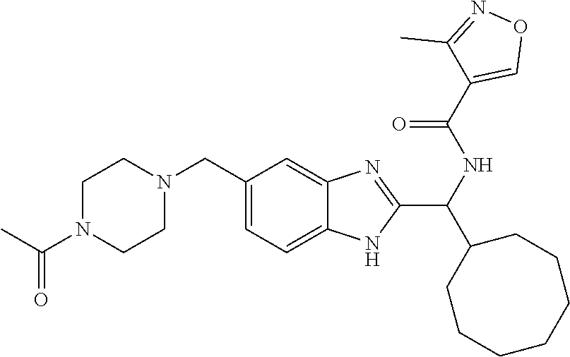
C1(CN2CCN(C(C)=O)CC2)=CC=C2C(=C1)N=C(C(NC(=O)C1=CON=C1C)C1CCCCCCC1)N2
